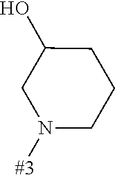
C1N([#3])CC(O)CC1
